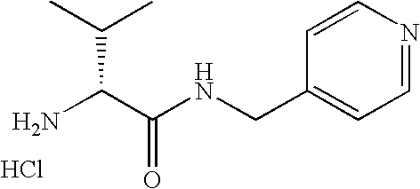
NC(C(NCC1=CC=NC=C1)=O)C(C)C.Cl
